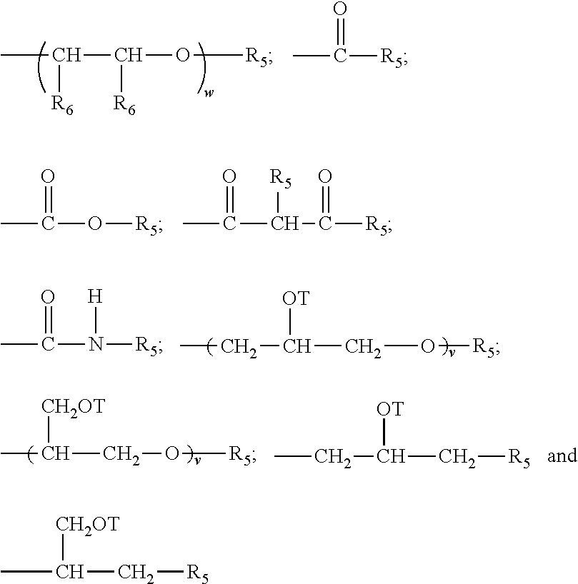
CC(C[R5])[CH2OT].CC([R6])C([R6])O[R5].CC(=O)[R5].CC(=O)O[R5].CC(=O)C(C(=O)[R5])[R5].CCC(CO[R5])[OT].CC(=O)N([R5])[H].CC([CH2OT])CO[R5].CCC(C[R5])[OT]
